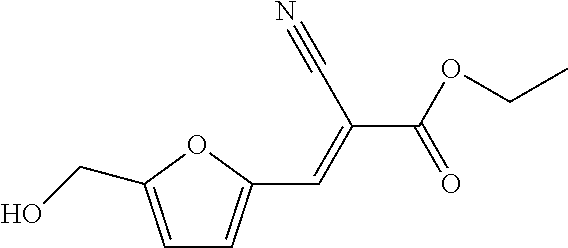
C1=C(CO)OC(C=C(C(OCC)=O)C#N)=C1
